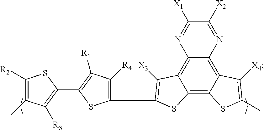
C12=C3C(=C4C(=C1C([X3])=C(C1=C([R4])C([R1])=C(C5=C([R3])C(C)=C([R2])S5)S1)S2)N=C([X1])C([X2])=N4)C([X4])=C(C)S3
